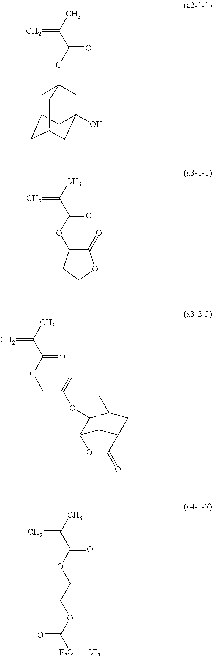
CC(C(OC12CC3CC(CC(O)(C1)C3)C2)=O)=C.CC(C(OC1C(=O)OCC1)=O)=C.CC(C(OCC(=O)OC1C2C3C(CC1C3)C(=O)O2)=O)=C.CC(C(OCCOC([F2C][CF3])=O)=O)=C
